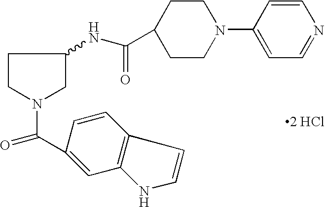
C1CN(C(=O)C2=CC3=C(C=C2)C=CN3)CC1NC(C1CCN(C2=CC=NC=C2)CC1)=O.[2 HCl]
